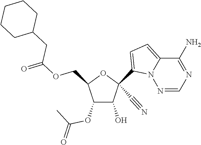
O(CC1C(OC(C)=O)C(O)C(C#N)(C2=CC=C3N2N=CN=C3N)O1)C(CC1CCCCC1)=O
